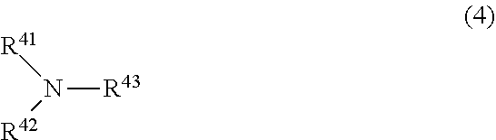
N([R43])([R41])[R42]
